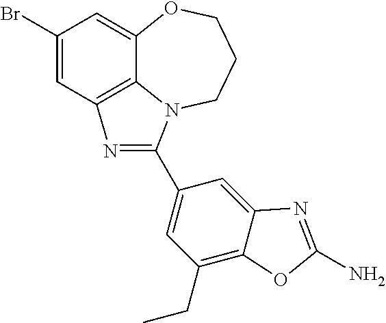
C1(Br)=CC2=C3C(=C1)OCCCN3C(C1=CC(CC)=C3C(=C1)N=C(N)O3)=N2
